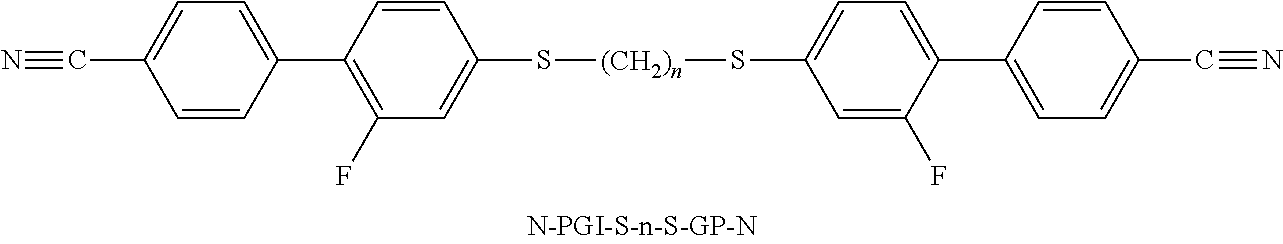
C1(F)=C(C2=CC=C(C#N)C=C2)C=CC(S[(CH2)n]SC2=CC=C(C3=CC=C(C#N)C=C3)C(F)=C2)=C1
